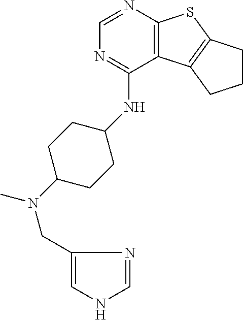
C1=NC2=C(C(NC3CCC(N(CC4=CNC=N4)C)CC3)=N1)C1=C(S2)CCC1
